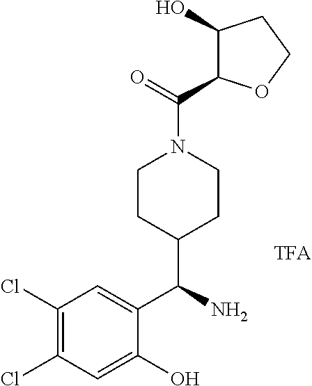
C1(Cl)=C(Cl)C=C(O)C(C(N)C2CCN(C(=O)C3C(O)CCO3)CC2)=C1
